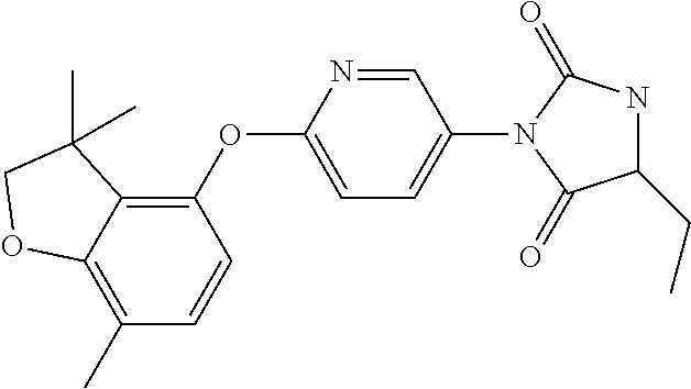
C1(OC2=CC=C(N3C(=O)NC(CC)C3=O)C=N2)=C2C(=C(C)C=C1)OCC2(C)C
